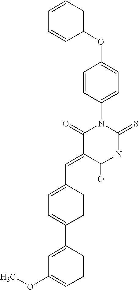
C1=CC=CC(OC2=CC=C(N3C(=O)C(=CC4=CC=C(C5=CC(OC)=CC=C5)C=C4)C(=O)NC3=S)C=C2)=C1
